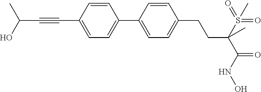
C1(C2=CC=C(C#CC(C)O)C=C2)=CC=C(CCC(C(=O)NO)(S(=O)(=O)C)C)C=C1
